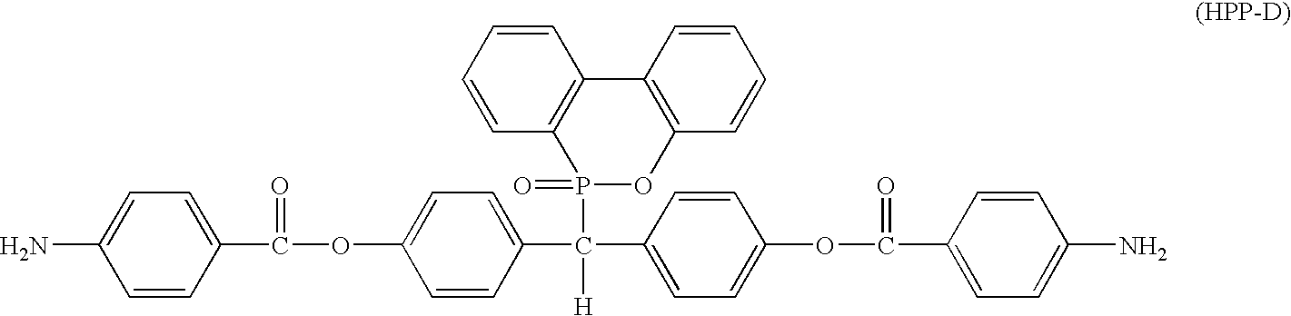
C1(C(OC2=CC=C(C(C3=CC=C(OC(C4=CC=C(N)C=C4)=O)C=C3)([H])P3(=O)OC4=C(C5=C3C=CC=C5)C=CC=C4)C=C2)=O)=CC=C(N)C=C1
